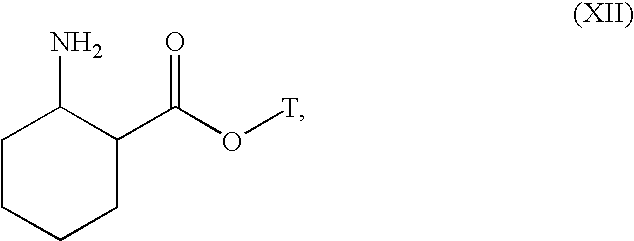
NC1CCCCC1C(O[T])=O
